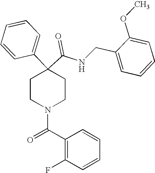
N(C(C1(C2=CC=CC=C2)CCN(C(C2=C(F)C=CC=C2)=O)CC1)=O)CC1=CC=CC=C1OC
